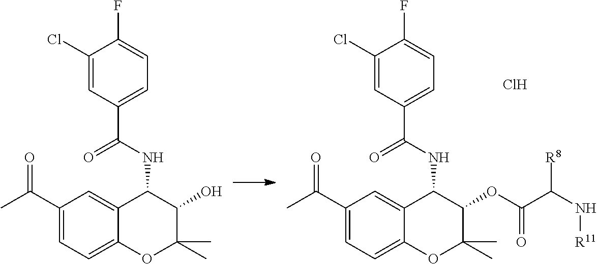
C1(Cl)=CC(C(NC2C(O)C(C)(C)OC3=CC=C(C(C)=O)C=C23)=O)=CC=C1F.C1(Cl)=CC(C(NC2C(OC(=O)C([R8])N[R11])C(C)(C)OC3=CC=C(C(C)=O)C=C23)=O)=CC=C1F.Cl
